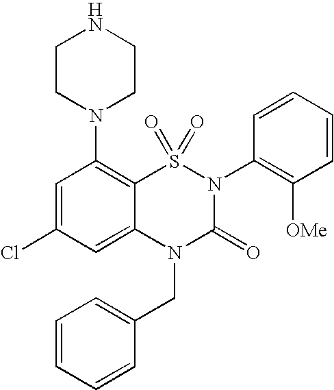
C1=C(Cl)C=C2C(=C1N1CCNCC1)S(=O)(=O)N(C1=C([OMe])C=CC=C1)C(=O)N2CC1=CC=CC=C1
